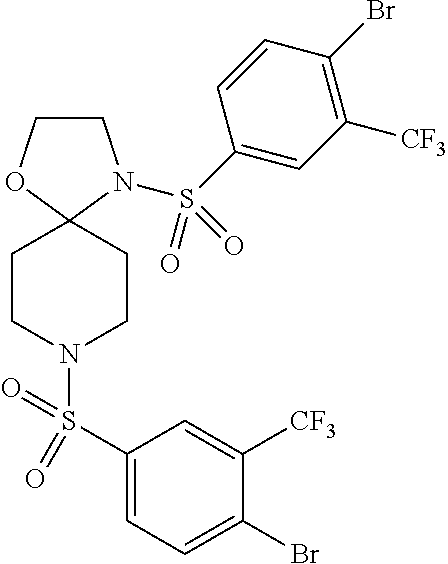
C1CN(S(C2=CC([CF3])=C(Br)C=C2)(=O)=O)C2(O1)CCN(S(=O)(=O)C1=CC=C(Br)C([CF3])=C1)CC2
